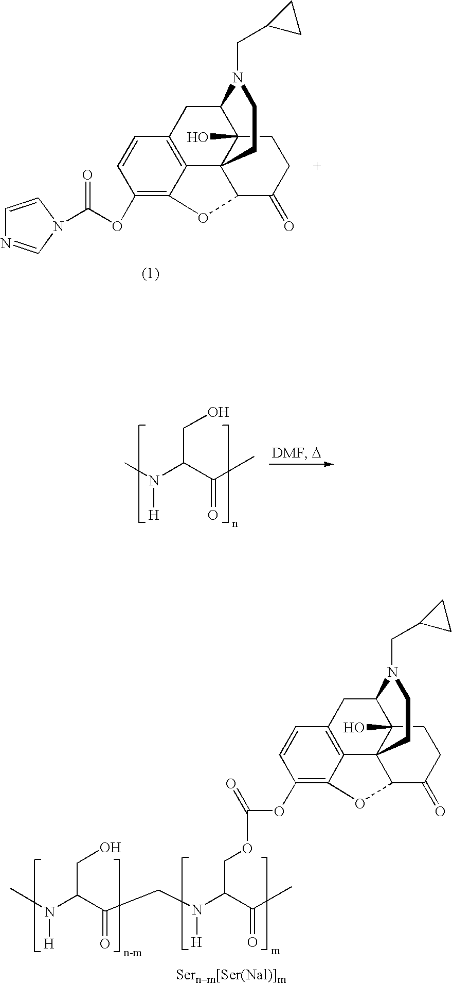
C1C2=C3C45C(C(=O)CCC4(O)C1N(CC1CC1)CC5)OC3=C(OC(=O)N1C=NC=C1)C=C2.C(C(C(=O)C)N(C)[H])O.C(C(C(=O)CN(C(C(=O)C)COC(OC1=C2C3=C(CC4N(CC5CC5)CCC35C(C(=O)CCC54O)O2)C=C1)=O)[H])N([H])C)O
